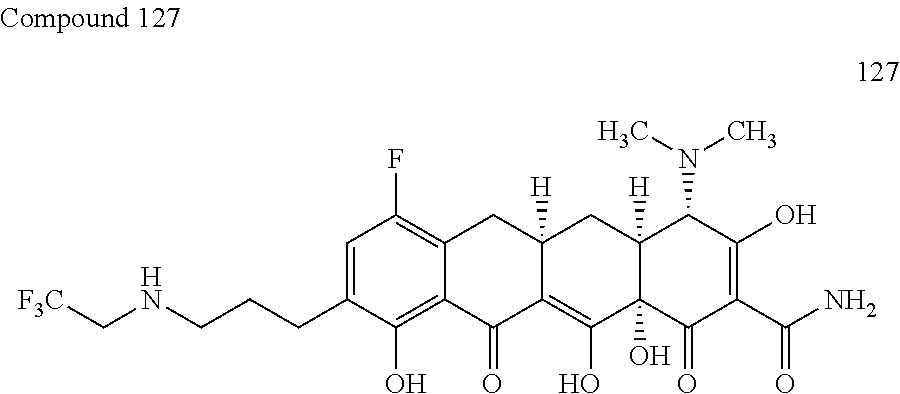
C1=C(CCCNC[F3C])C(O)=C2C(=C1F)CC1([H])C(=C(O)C3(O)C([H])(C1)C(N(C)C)C(O)=C(C(N)=O)C3=O)C2=O
